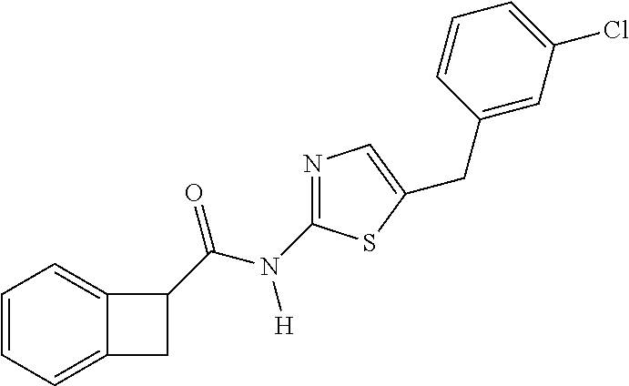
C1=CC=C2C(=C1)C(C(N(C1=NC=C(CC3=CC(Cl)=CC=C3)S1)[H])=O)C2
